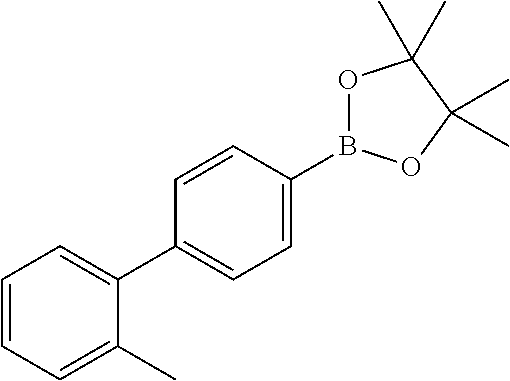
C1=C(B2OC(C)(C)C(C)(C)O2)C=CC(C2=CC=CC=C2C)=C1
